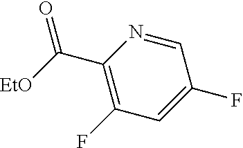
C(C1=C(F)C=C(F)C=N1)([EtO])=O
